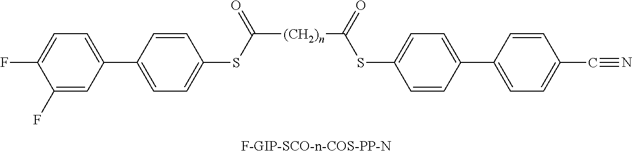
C1(F)=CC(C2=CC=C(SC([(CH2)n]C(SC3=CC=C(C4=CC=C(C#N)C=C4)C=C3)=O)=O)C=C2)=CC=C1F
